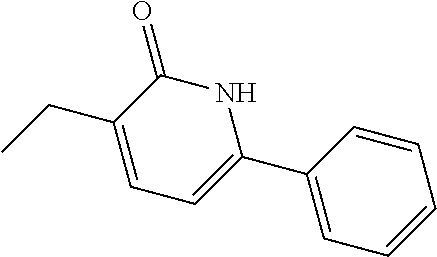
C1=C(CC)C(=O)NC(C2=CC=CC=C2)=C1
